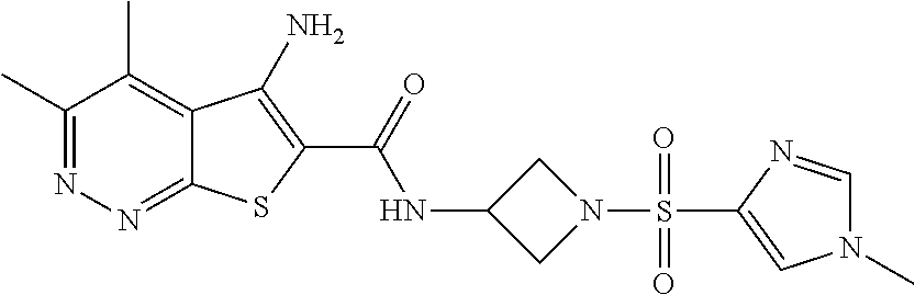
C1(C)=NN=C2C(=C1C)C(N)=C(C(=O)NC1CN(S(=O)(C3=CN(C)C=N3)=O)C1)S2
